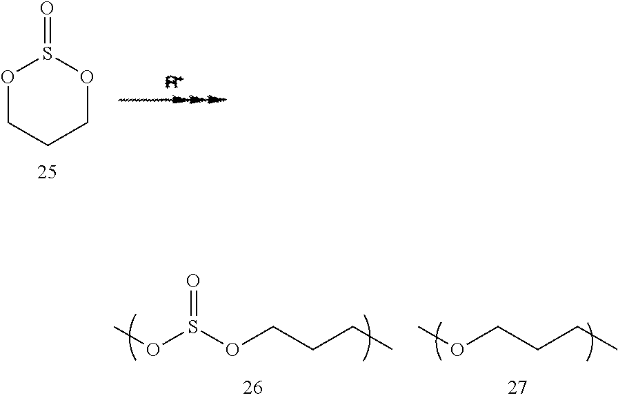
COS(OCCCC)=O.COCCCC.O1CCCOS1=O
